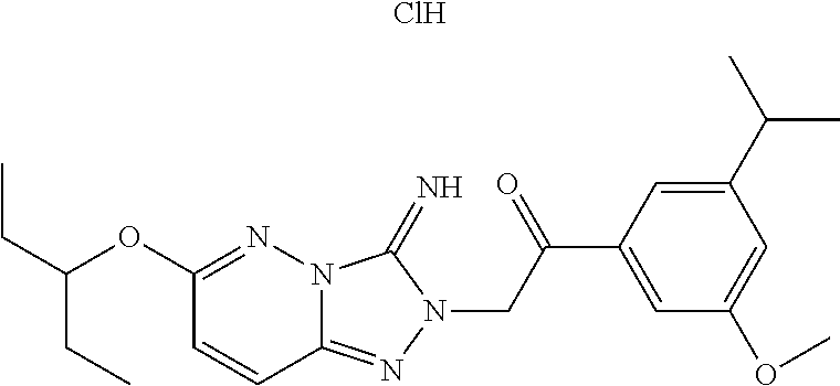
CCC(CC)OC1=NN2C(=NN(CC(C3=CC(OC)=CC(C(C)C)=C3)=O)C2=N)C=C1.Cl
